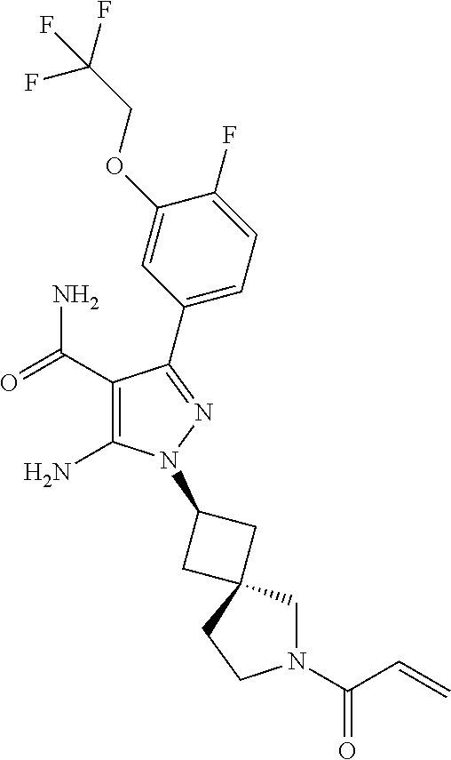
C1(C(=O)N)=C(N)N(C2CC3(C2)CN(C(C=C)=O)CC3)N=C1C1=CC=C(F)C(OCC(F)(F)F)=C1
